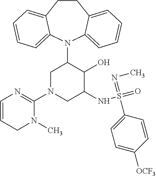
C12=CC=CC=C1N(C1CN(C3=NC=CCN3C)CC(NS(=O)(=NC)C3=CC=C([OCF3])C=C3)C1O)C1=CC=CC=C1CC2
